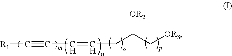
C(C(C[OR3])[OR2])C=CC#C[R1]
